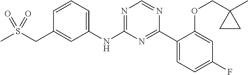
C1(NC2=NC=NC(C3=CC=C(F)C=C3OCC3(C)CC3)=N2)=CC=CC(CS(C)(=O)=O)=C1
